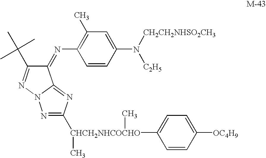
C1(=NC2=C(C)C=C(N([C2H5])[CH2CH2NHSO2CH3])C=C2)C(C(C)(C)C)=NN2C1=NC([CHCH2NHCOCHO](C)(C)C1=CC=C([OC4H9])C=C1)=N2
